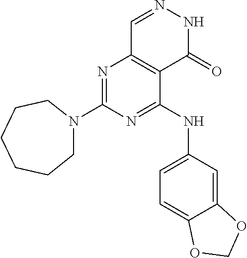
N1=C(N2CCCCCC2)N=C(NC2=CC=C3C(=C2)OCO3)C2=C1C=NNC2=O
